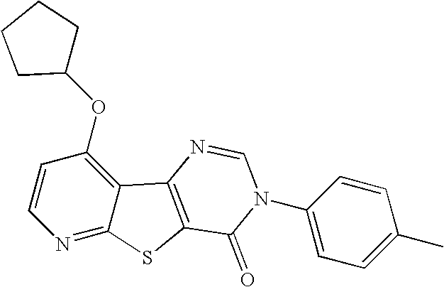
C1=CC(OC2CCCC2)=C2C(=N1)SC1=C2N=CN(C2=CC=C(C)C=C2)C1=O
